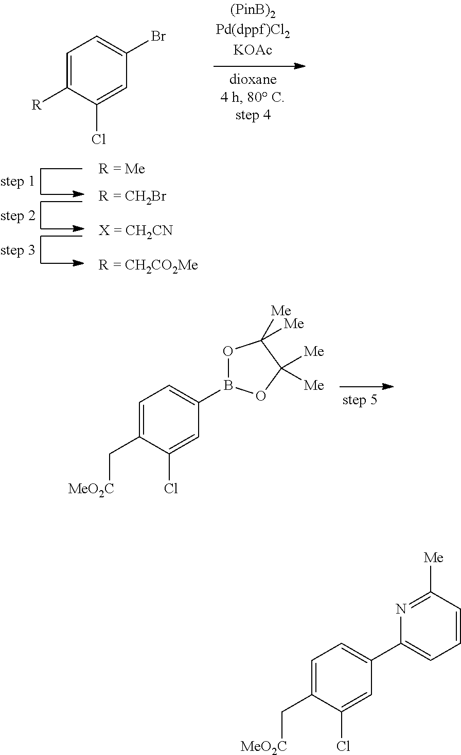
C1=C([R])C(Cl)=CC(Br)=C1.C1=C(Cl)C(C[MeO2C])=CC=C1B1OC([Me])([Me])C([Me])([Me])O1.C1=C(Cl)C(C[MeO2C])=CC=C1C1=CC=CC([Me])=N1
